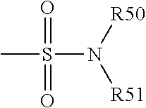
CS(=O)(N([R50])[R51])=O
